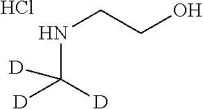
N(CCO)C([D])([D])[D].Cl
